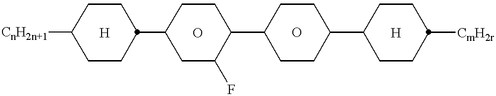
C1CC(C2CC(F)C(C3CCC(C4CCC([CmH2r])CC4)CC3)CC2)CCC1[CnH2n+1]
